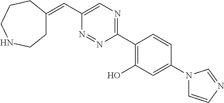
C(C1=CN=C(C2=C(O)C=C(N3C=CN=C3)C=C2)N=N1)=C1CCNCCC1
